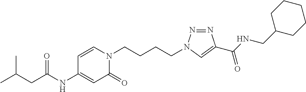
CC(C)CC(NC1=CC(=O)N(CCCCN2N=NC(C(NCC3CCCCC3)=O)=C2)C=C1)=O
